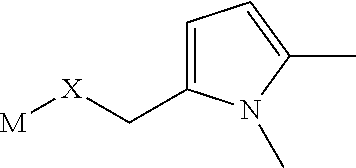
[M][X]CC1=CC=C(C)N1C
